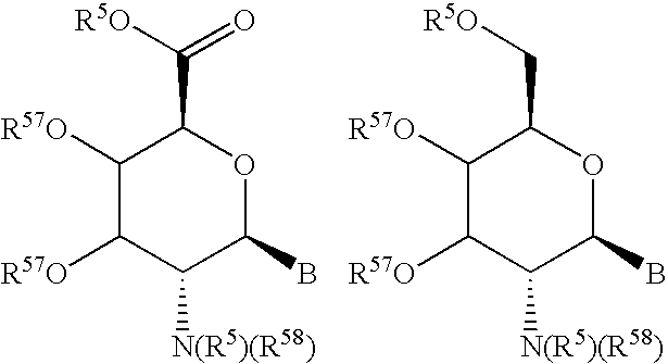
C1([R57O])C([R57O])C([N(R5)(R58)])C(B)OC1C(=O)[R5O].C1([R57O])C([R57O])C([N(R5)(R58)])C(B)OC1C[R5O]
